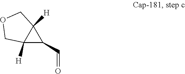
C12([H])C(C=O)C1([H])COC2
